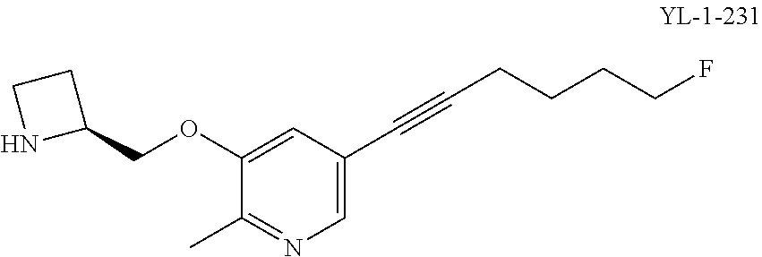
C1=C(C#CCCCCF)C=C(OCC2CCN2)C(C)=N1
